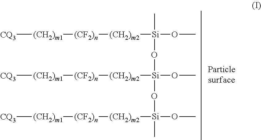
C[Si](OC)([(CH2)m2][(CF2)n][(CH2)m1][CQ3])O[Si](OC)([(CH2)m2][(CF2)n][(CH2)m1][CQ3])O[Si](OC)([(CH2)m2][(CF2)n][(CH2)m1][CQ3])C
